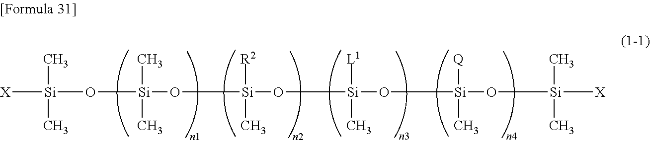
[X][Si](O[Si](O[Si](O[Si](O[Si](O[Si]([X])(C)C)([Q])C)([L1])C)([R2])C)(C)C)(C)C
